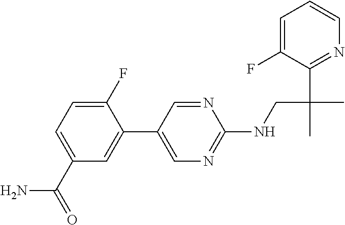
C1(NCC(C2=NC=CC=C2F)(C)C)=NC=C(C2=CC(C(N)=O)=CC=C2F)C=N1
